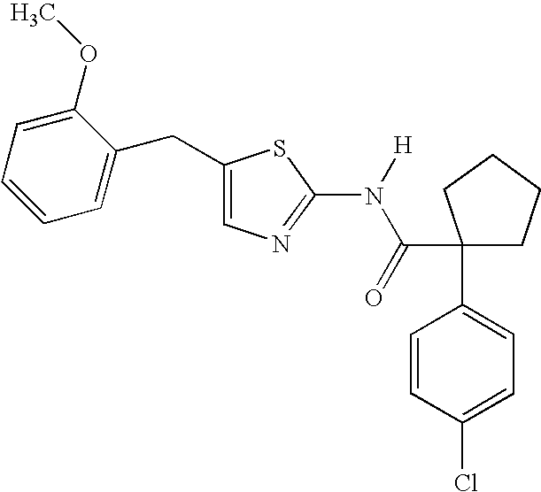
C1=CC(Cl)=CC=C1C1(C(=O)N([H])C2=NC=C(CC3=CC=CC=C3OC)S2)CCCC1
